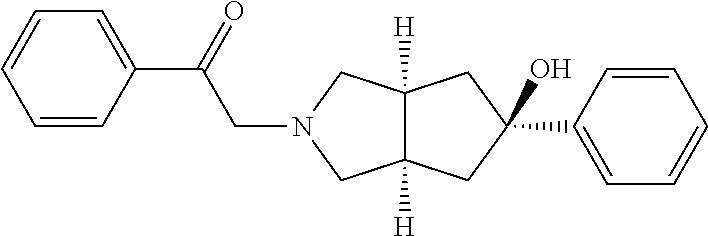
C1(O)(C2=CC=CC=C2)CC2([H])C([H])(CN(CC(C3=CC=CC=C3)=O)C2)C1
